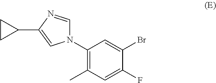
BrC1=CC(N2C=NC(C3CC3)=C2)=C(C)C=C1F
